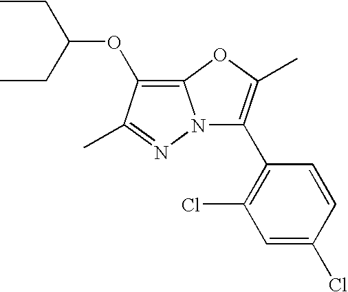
C12=C(OC(CC)CC)C(C)=NN1C(C1=C(Cl)C=C(Cl)C=C1)=C(C)O2
